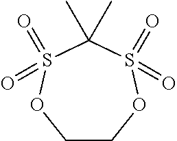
C1COS(=O)(=O)C(C)(C)S(=O)(=O)O1
